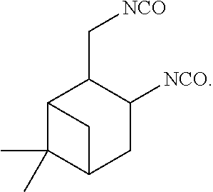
C12C(C)(C)C(CC([NCO])C1C[NCO])C2
